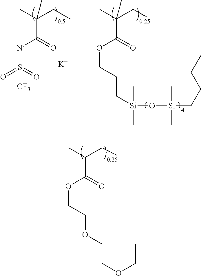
CC(CC)C(=O)OCCOCCOCC.CC(CC)(C(=O)[N-]S(=O)(=O)[CF3])C.CC(CC)(C(=O)OCCC[Si](C)(C)O[Si](C)(C)CCCC)C.[K]
